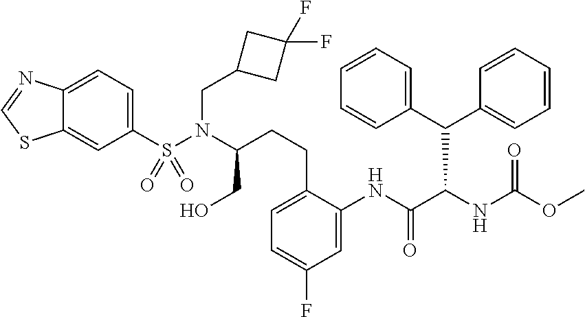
C1(S(N(C(CO)CCC2=CC=C(F)C=C2NC(C(NC(OC)=O)C(C2=CC=CC=C2)C2=CC=CC=C2)=O)CC2CC(F)(F)C2)(=O)=O)=CC=C2C(=C1)SC=N2
